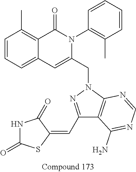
N1(CC2=CC3=CC=CC(C)=C3C(=O)N2C2=C(C)C=CC=C2)N=C(C=C2C(=O)NC(=O)S2)C2=C1N=CN=C2N
